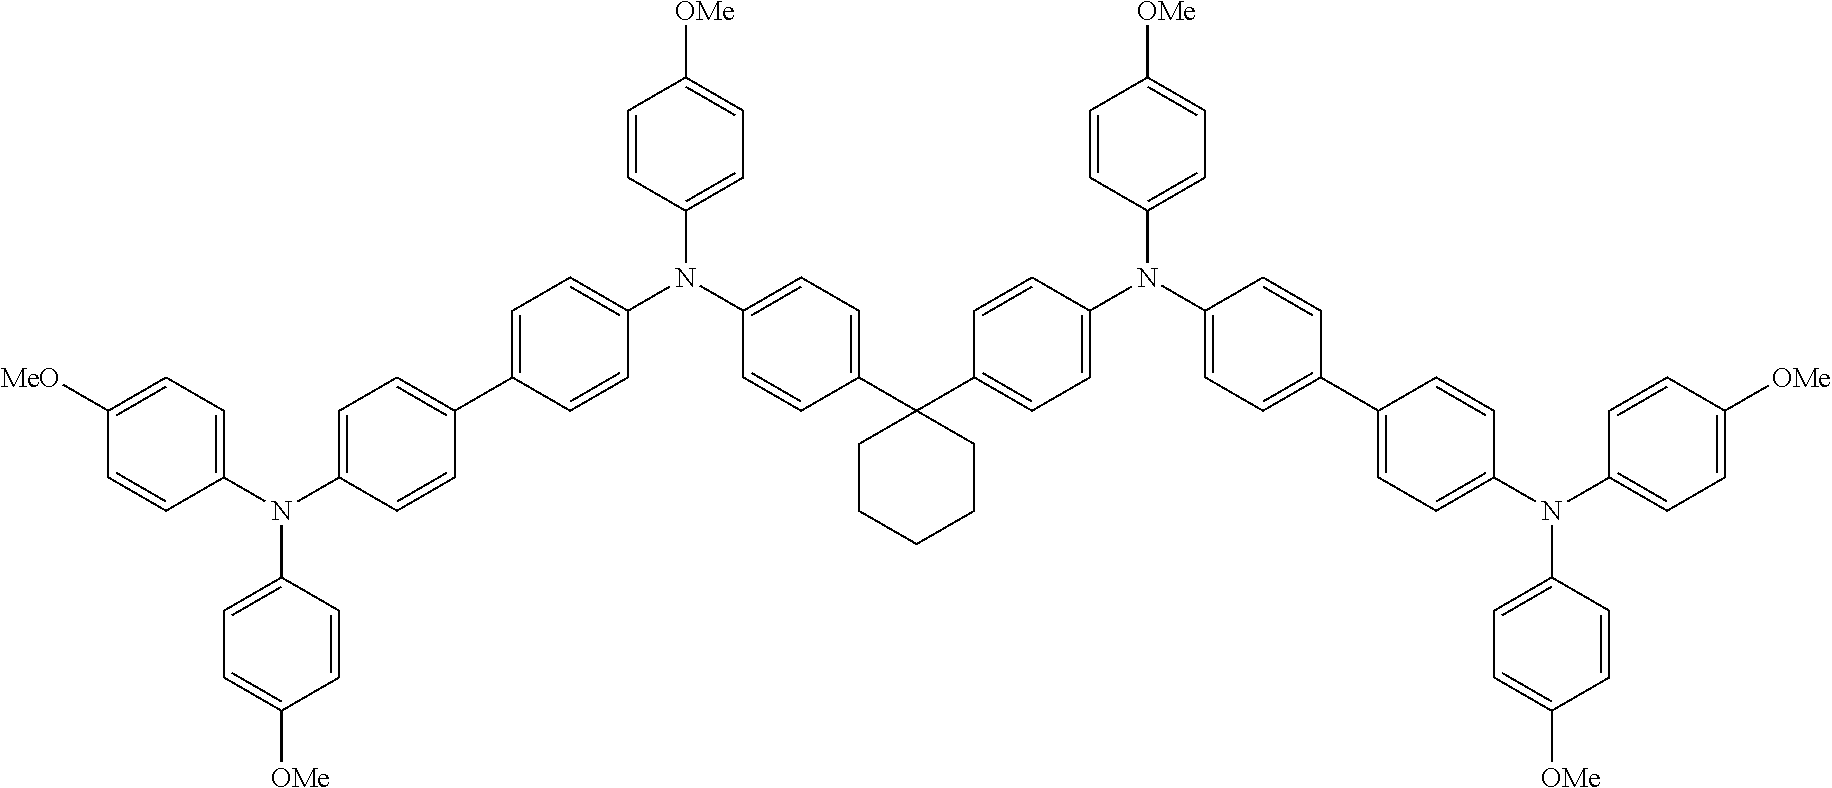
C1=C([OMe])C=CC(N(C2=CC=C([MeO])C=C2)C2=CC=C(C3=CC=C(N(C4=CC=C(C5(C6=CC=C(N(C7=CC=C(C8=CC=C(N(C9=CC=C([OMe])C=C9)C9=CC=C([OMe])C=C9)C=C8)C=C7)C7=CC=C([OMe])C=C7)C=C6)CCCCC5)C=C4)C4=CC=C([OMe])C=C4)C=C3)C=C2)=C1
